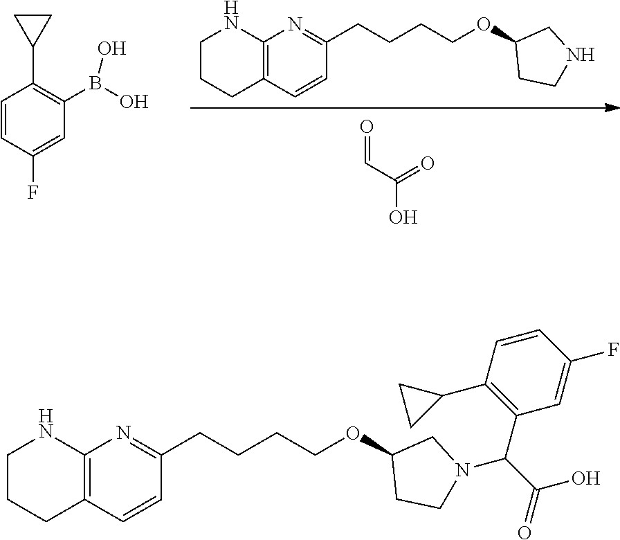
C12=C(C=CC(CCCCOC3CCNC3)=N1)CCCN2.O=CC(O)=O.C1=CC(F)=CC(B(O)O)=C1C1CC1.C12=C(C=CC(CCCCOC3CCN(C(C(=O)O)C4=C(C5CC5)C=CC(F)=C4)C3)=N1)CCCN2
